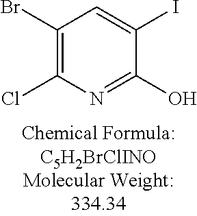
C1(Br)=C(Cl)N=C(O)C(I)=C1
